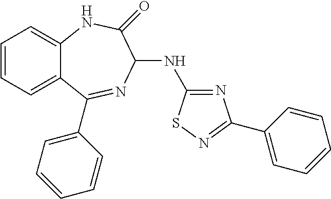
C1=CC=C2C(=C1)NC(=O)C(NC1=NC(C3=CC=CC=C3)=NS1)N=C2C1=CC=CC=C1
